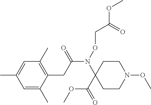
N(C(CC1=C(C)C=C(C)C=C1C)=O)(C1(C(OC)=O)CCN(OC)CC1)OCC(OC)=O
